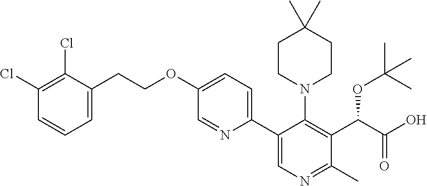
C1CN(C2=C(C(C(O)=O)OC(C)(C)C)C(C)=NC=C2C2=CC=C(OCCC3=CC=CC(Cl)=C3Cl)C=N2)CCC1(C)C
